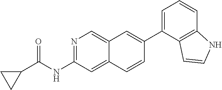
C1(C2=CC3=CN=C(NC(=O)C4CC4)C=C3C=C2)=CC=CC2=C1C=CN2
